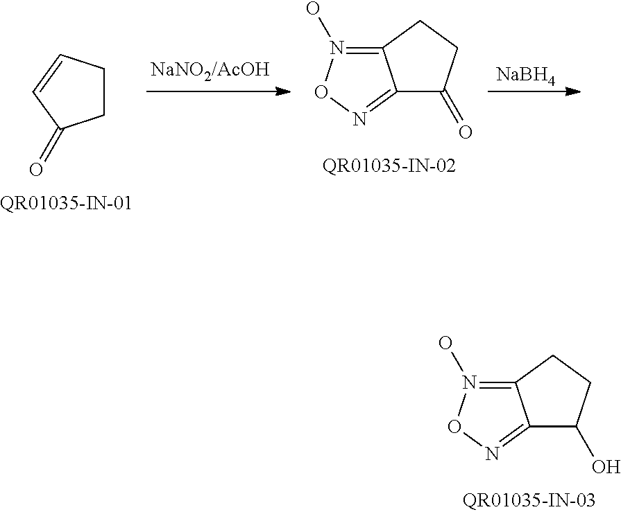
[NaBH4].C1CC=CC1=O.C12=NON(O)=C1CCC2=O.C12=NON(O)=C1CCC2O
